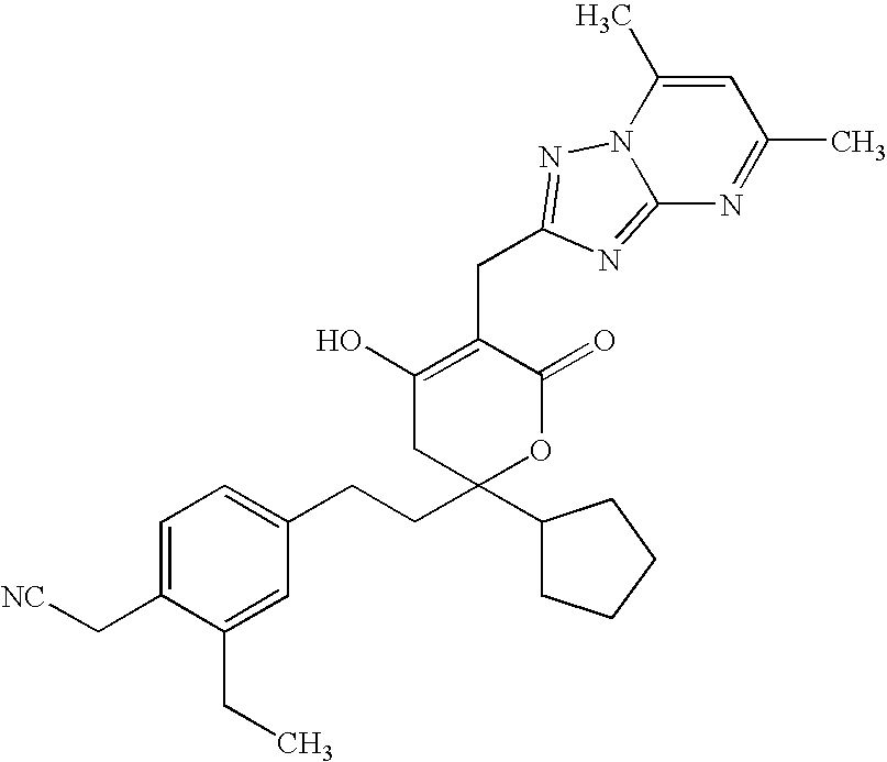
C(C1=C(O)CC(C2CCCC2)(CCC2=CC=C(C[NC])C(CC)=C2)OC1=O)C1=NN2C(=N1)N=C(C)C=C2C
